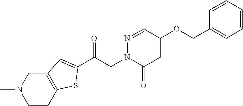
C(CN1C(=O)C=C(OCC2=CC=CC=C2)C=N1)(=O)C1=CC2=C(CCN(C)C2)S1
